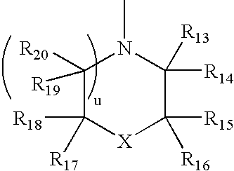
C1([R19])([R20])C([R18])([R17])[X]C([R15])([R16])C([R14])([R13])N1C
